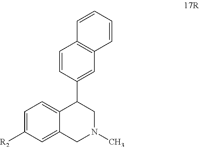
C1=CC=CC2=C1C=CC(C1C3=CC=C([R2])C=C3CN(C)C1)=C2
